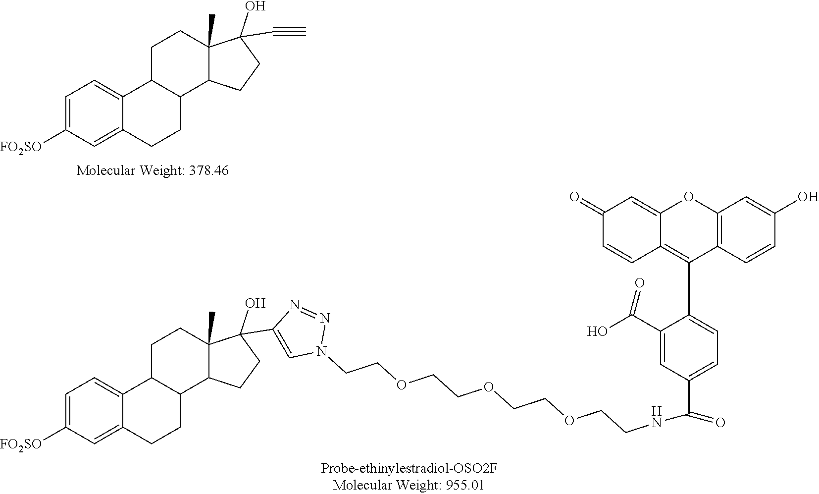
C1=C([FO2SO])C=C2C(=C1)C1C(CC2)C2C(C)(CC1)C(O)(C#C)CC2.C1=C([FO2SO])C=C2C(=C1)C1C(CC2)C2C(C)(CC1)C(O)(C1=CN(CCOCCOCCOCCNC(C3=CC=C(C4=C5C(=CC(=O)C=C5)OC5=C4C=CC(O)=C5)C(C(O)=O)=C3)=O)N=N1)CC2
